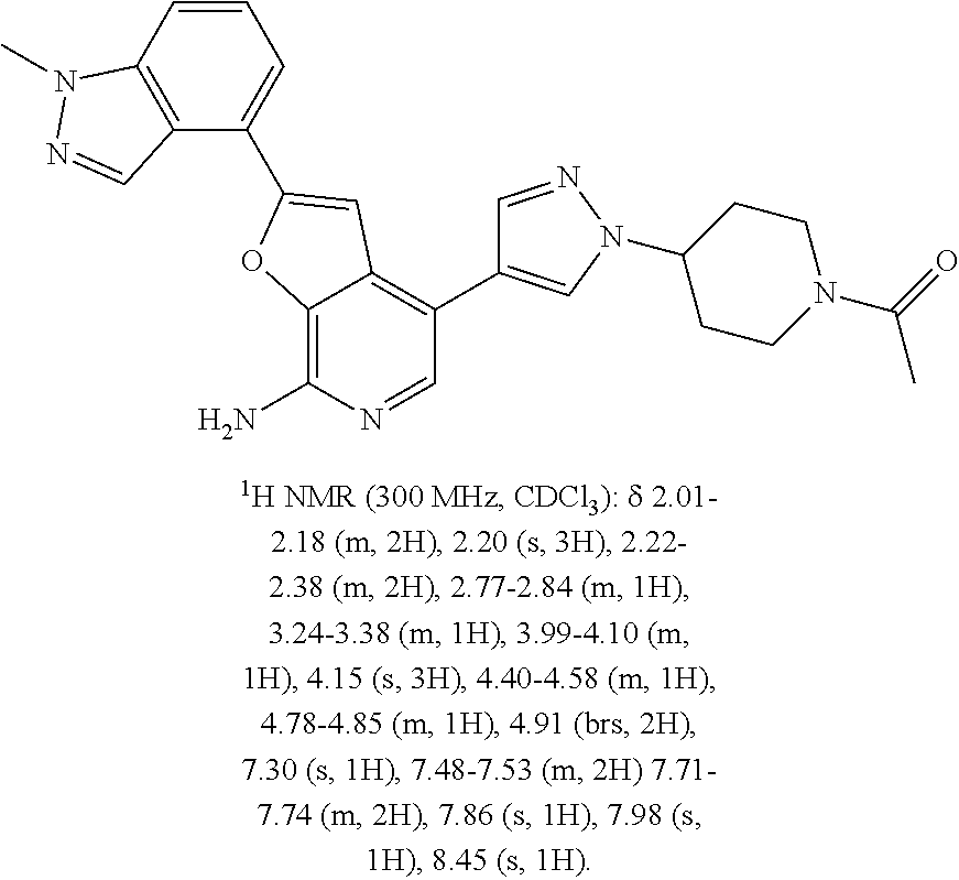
C12=C(C=CC=C1C1=CC3=C(C4=CN(C5CCN(C(C)=O)CC5)N=C4)C=NC(N)=C3O1)N(C)N=C2
